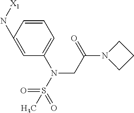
C1(N[X1])=CC(N(S(=O)(=O)C)CC(N2CCC2)=O)=CC=C1
